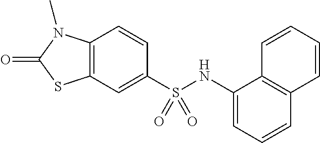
C1=CC2=C(C=C1S(NC1=CC=CC3=C1C=CC=C3)(=O)=O)SC(=O)N2C
